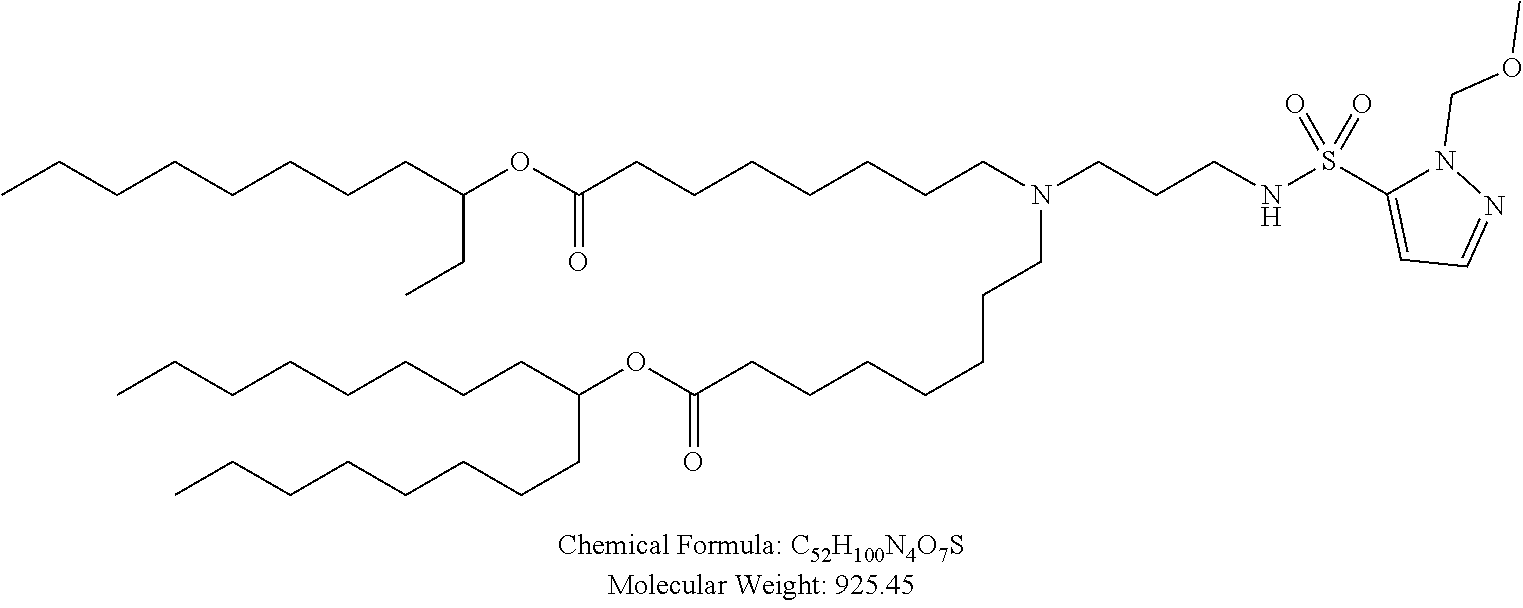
C(CCCCC(CCCCCCCC)OC(=O)CCCCCCCN(CCCCCCCC(OC(CC)CCCCCCCC)=O)CCCNS(=O)(=O)C1=CC=NN1COC)CCC
